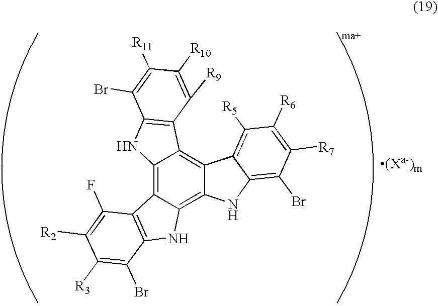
C12=C3C(=C4C(=C1C1=C(N2)C(Br)=C([R11])C([R10])=C1[R9])C1=C([R5])C([R6])=C([R7])C(Br)=C1N4)NC1=C3C(F)=C([R2])C([R3])=C1Br
